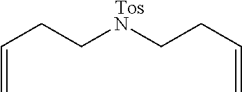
C(CCNCCC=C)=C.[Tos]
